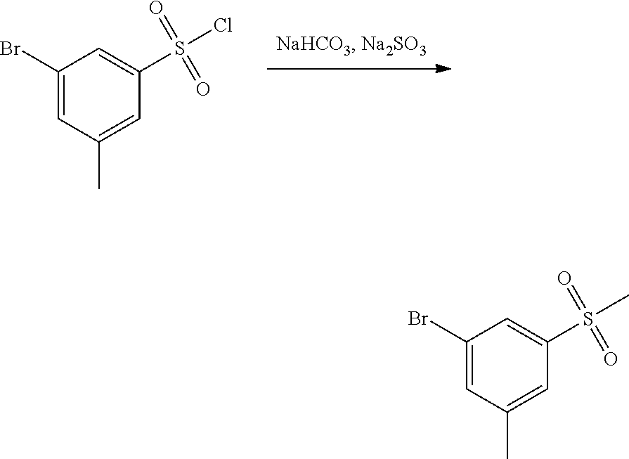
C1(Br)=CC(C)=CC(S(=O)(=O)Cl)=C1.C1(Br)=CC(C)=CC(S(=O)(=O)C)=C1
